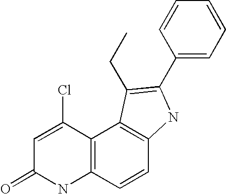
C12=C(C=CC3=C1C(CC)=C(C1=CC=CC=C1)N3)NC(=O)C=C2Cl
